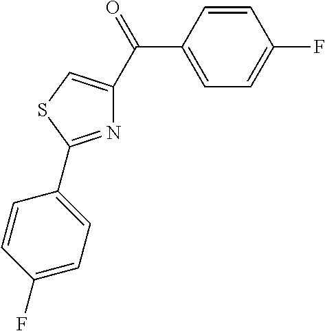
C1(C(=O)C2=CSC(C3=CC=C(F)C=C3)=N2)=CC=C(F)C=C1
